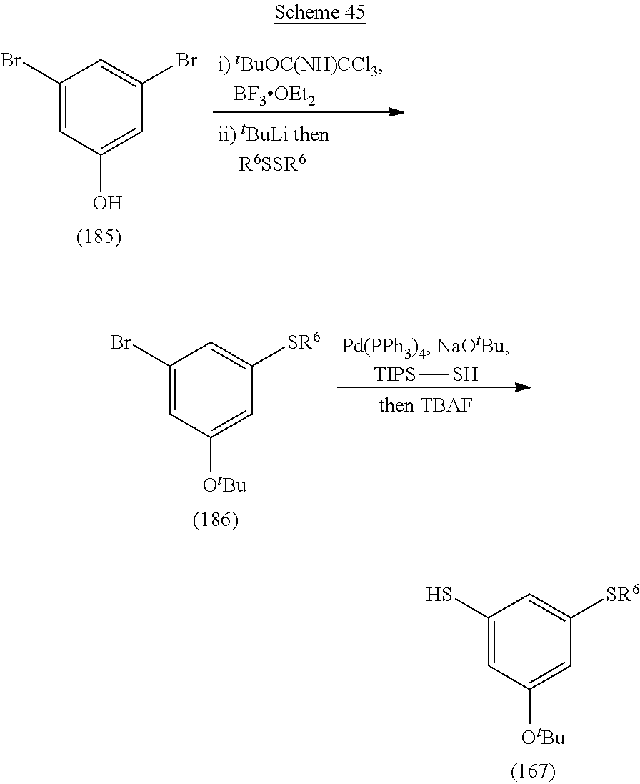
C1(Br)=CC(O)=CC(Br)=C1.C1(S)=CC([OtBu])=CC([SR6])=C1.[TIPS]S.C1(Br)=CC([OtBu])=CC([SR6])=C1
